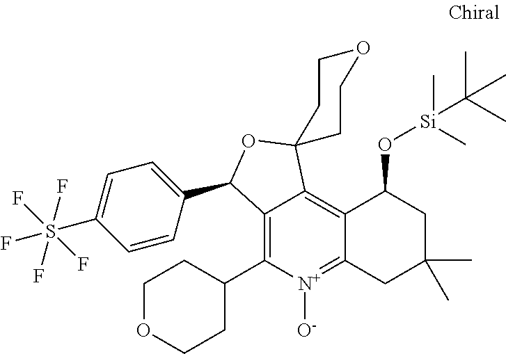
C12=C(C3CCOCC3)[N+]([O-])=C3C(=C1C1(OC2C2=CC=C(S(F)(F)(F)(F)F)C=C2)CCOCC1)C(O[Si](C(C)(C)C)(C)C)CC(C)(C)C3
